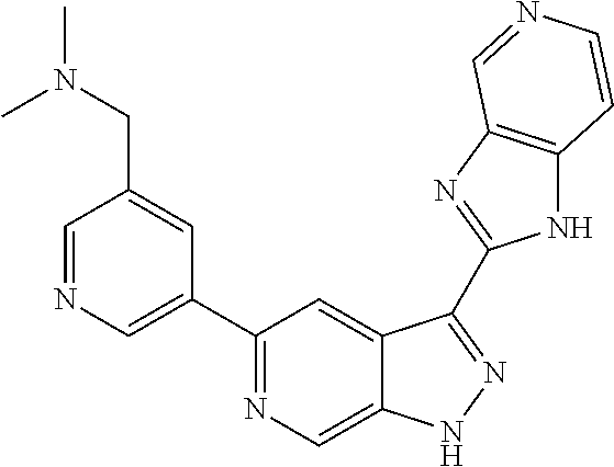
C1=NC=C(C2=NC=C3C(=C2)C(C2=NC4=C(N2)C=CN=C4)=NN3)C=C1CN(C)C
